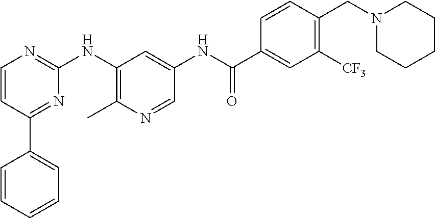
C1=CC(C2=CC=CC=C2)=NC(NC2=C(C)N=CC(NC(C3=CC([CF3])=C(CN4CCCCC4)C=C3)=O)=C2)=N1
